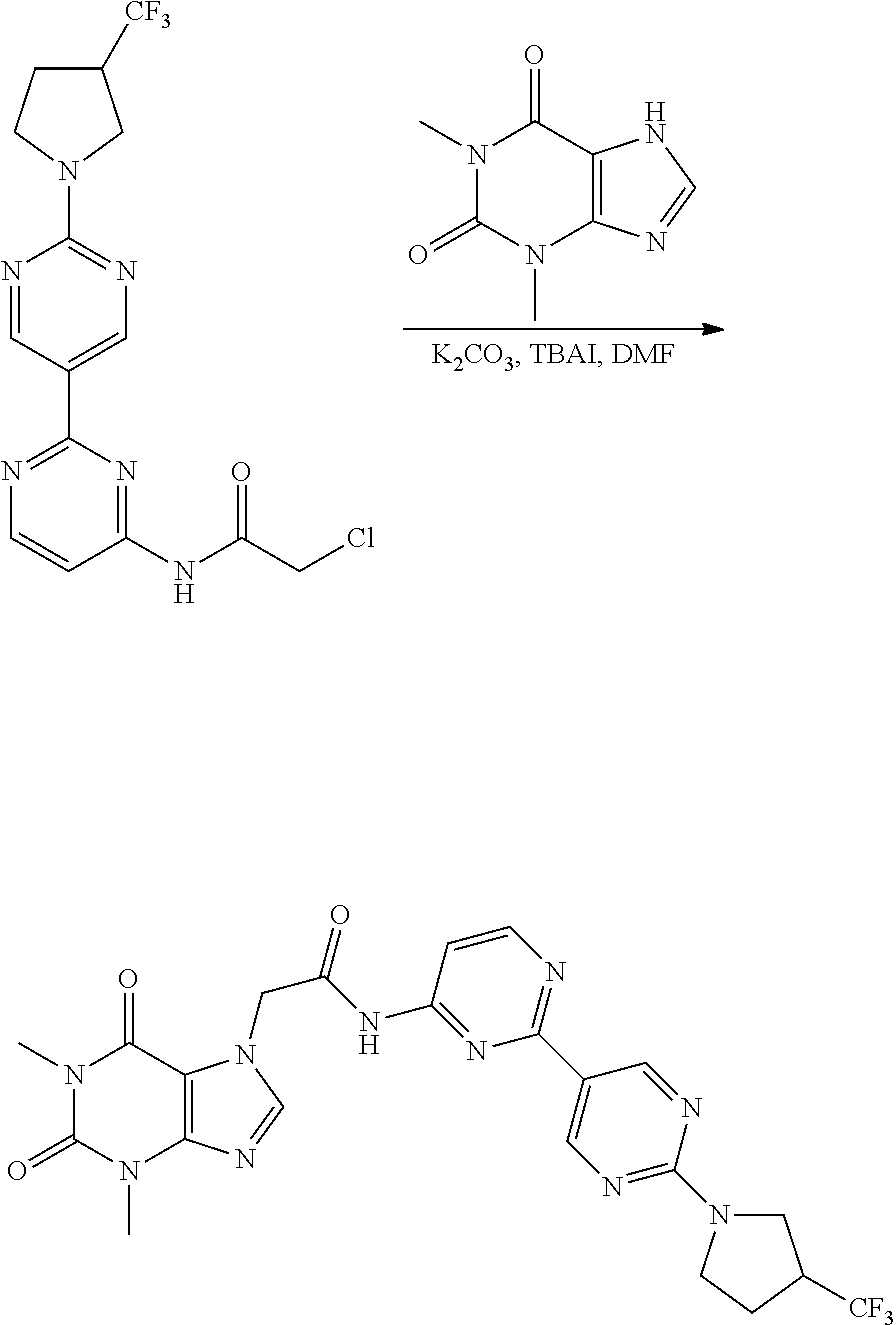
N1=C(C2=CN=C(N3CC([CF3])CC3)N=C2)N=C(NC(CCl)=O)C=C1.N1(C)C(=O)N(C)C2=C(C1=O)NC=N2.N1(C)C(=O)N(C)C2=C(C1=O)N(CC(=O)NC1=NC(C3=CN=C(N4CC([CF3])CC4)N=C3)=NC=C1)C=N2
